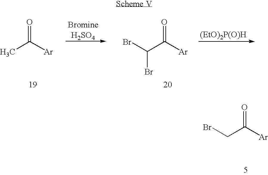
[(EtO)2P(O)H].CC([Ar])=O.C(C([Ar])=O)(Br)Br.C(C([Ar])=O)Br
